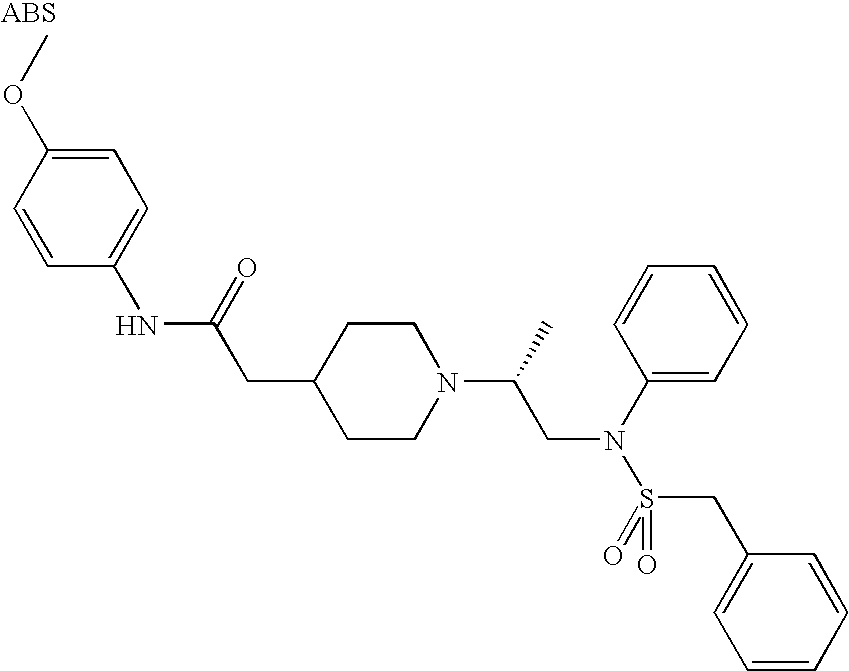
N(C(=O)CC1CCN(C(C)CN(C2=CC=CC=C2)S(=O)(CC2=CC=CC=C2)=O)CC1)C1=CC=C(OC)C=C1
